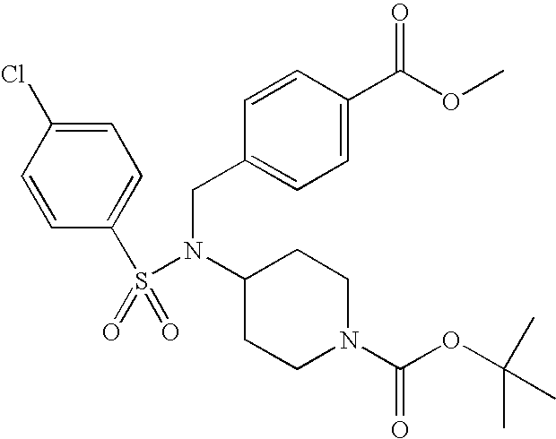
N(S(=O)(=O)C1=CC=C(Cl)C=C1)(CC1=CC=C(C(=O)OC)C=C1)C1CCN(C(OC(C)(C)C)=O)CC1
